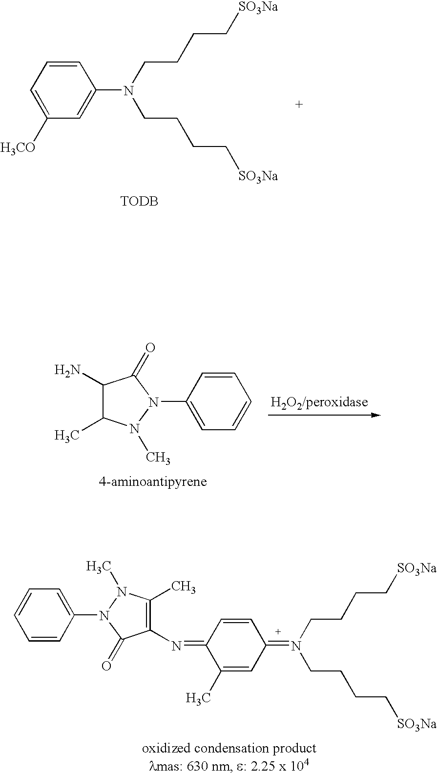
C1=CC(N2N(C)C(C)C(N)C2=O)=CC=C1.C1=CC=CC(N2N(C)C(C)=C(N=C3C(C)=CC(=N(CCCC[SO3Na])CCCC[SO3Na])C=C3)C2=O)=C1.C1=CC=C([H3CO])C=C1N(CCCC[SO3Na])CCCC[SO3Na].[TODB]
